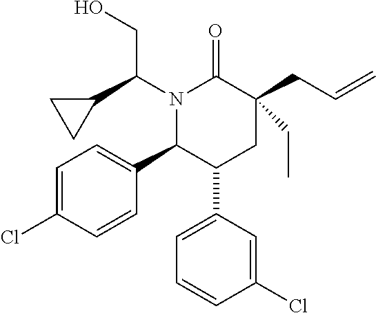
N1(C(C2CC2)CO)C(C2=CC=C(Cl)C=C2)C(C2=CC=CC(Cl)=C2)CC(CC=C)(CC)C1=O
